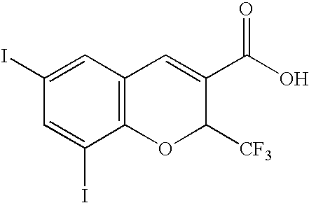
C1(I)=CC2=C(C(I)=C1)OC([CF3])C(C(O)=O)=C2
